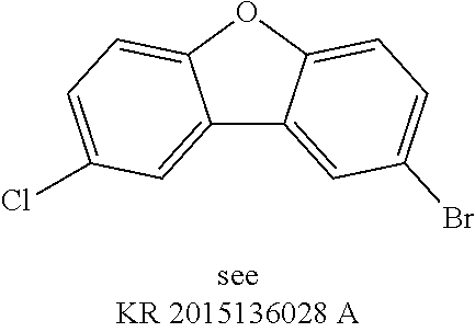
C12=CC(Cl)=CC=C1OC1=CC=C(Br)C=C21
